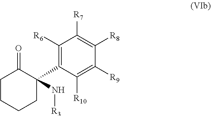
C1CCCC(C2=C([R6])C([R7])=C([R8])C([R9])=C2[R10])(N[R3])C1=O
